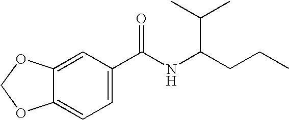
C12=CC(C(NC(CCC)C(C)C)=O)=CC=C1OCO2
